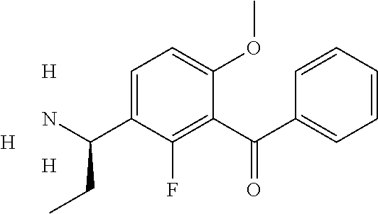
C1(C(C2=CC=CC=C2)=O)=C(F)C(C(N)CC)=CC=C1OC.[H].[H].[H]
